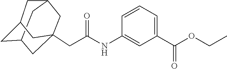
C12CC3CC(CC(NC4=CC(C(OCC)=O)=CC=C4)=O)(C1)CC(C2)C3
